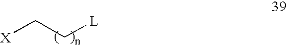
[X]CC[L]
